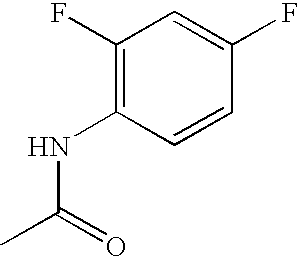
N(C(=O)C)C1=C(F)C=C(F)C=C1
